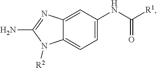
C12=CC(NC([R1])=O)=CC=C1N([R2])C(N)=N2
